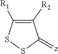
C1([R2])=C([R1])SSC1=[z]
